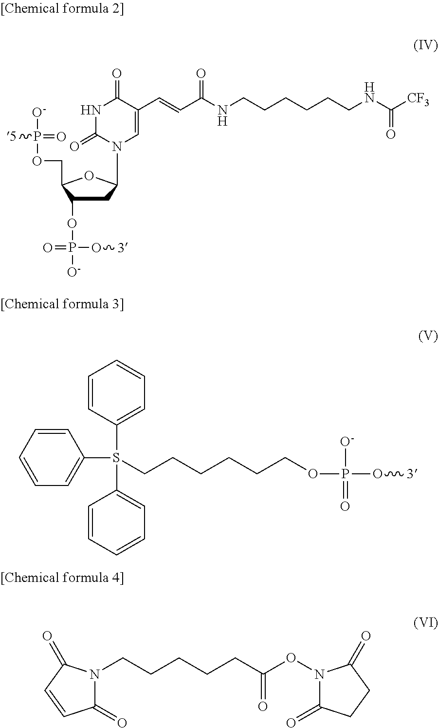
N1C(=O)N(C2CC(OP(O[3])(=O)[O-])C(COP([O-])(=O)[5])O2)C=C(C=CC(=O)NCCCCCCNC([CF3])=O)C1=O.C1(S(C2=CC=CC=C2)(C2=CC=CC=C2)CCCCCCOP(O[3])([O-])=O)=CC=CC=C1.C1(=O)N(CCCCCC(ON2C(=O)CCC2=O)=O)C(=O)C=C1
